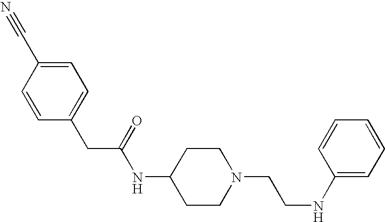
C1(CC(NC2CCN(CCNC3=CC=CC=C3)CC2)=O)=CC=C(C#N)C=C1
